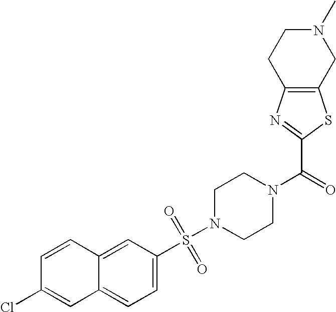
C1=CC2=CC(S(N3CCN(C(=O)C4=NC5=C(S4)CN(C)CC5)CC3)(=O)=O)=CC=C2C=C1Cl
